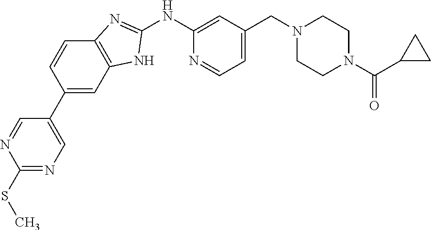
C1(SC)=NC=C(C2=CC3=C(C=C2)N=C(NC2=CC(CN4CCN(C(=O)C5CC5)CC4)=CC=N2)N3)C=N1
